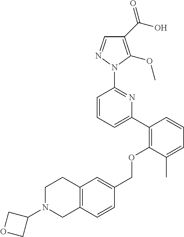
C1(C(O)=O)=C(OC)N(C2=NC(C3=C(OCC4=CC5=C(C=C4)CN(C4COC4)CC5)C(C)=CC=C3)=CC=C2)N=C1
